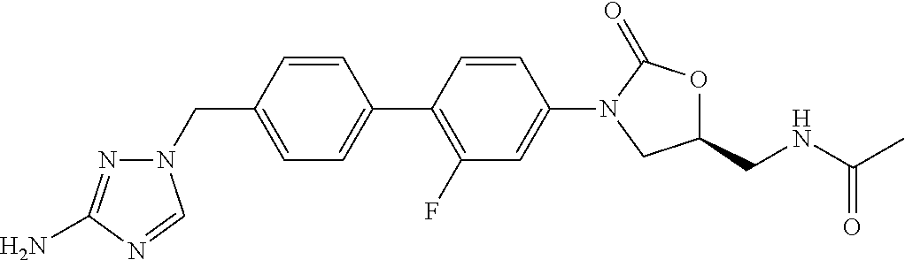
C1=C(CN2N=C(N)N=C2)C=CC(C2=C(F)C=C(N3CC(CNC(C)=O)OC3=O)C=C2)=C1
